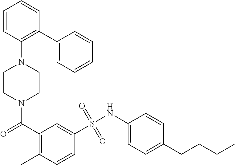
N1(C(=O)C2=C(C)C=CC(S(NC3=CC=C(CCCC)C=C3)(=O)=O)=C2)CCN(C2=C(C3=CC=CC=C3)C=CC=C2)CC1
